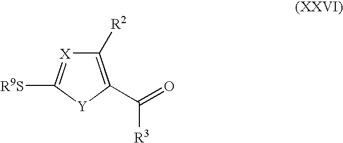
C1([R2])=C(C(=O)[R3])[Y]C([R9S])=[X]1
